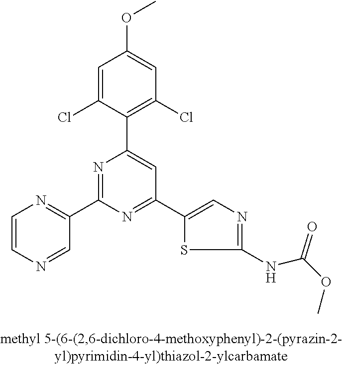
C1=C(Cl)C(C2=CC(C3=CN=C(NC(OC)=O)S3)=NC(C3=NC=CN=C3)=N2)=C(Cl)C=C1OC
